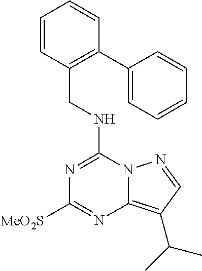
N(C1=NC([MeO2S])=NC2=C(C(C)C)C=NN12)CC1=C(C2=CC=CC=C2)C=CC=C1
